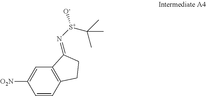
CC([S+](N=C1C2=C(C=CC([O2N])=C2)CC1)[O-])(C)C
